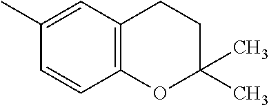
C12=C(OC(C)(C)CC1)C=CC(C)=C2
